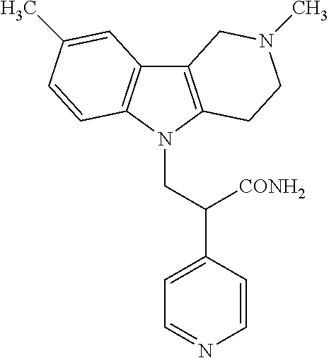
C12=C(N(CC(C3=CC=NC=C3)[CONH2])C3=C1C=C(C)C=C3)CCN(C)C2
